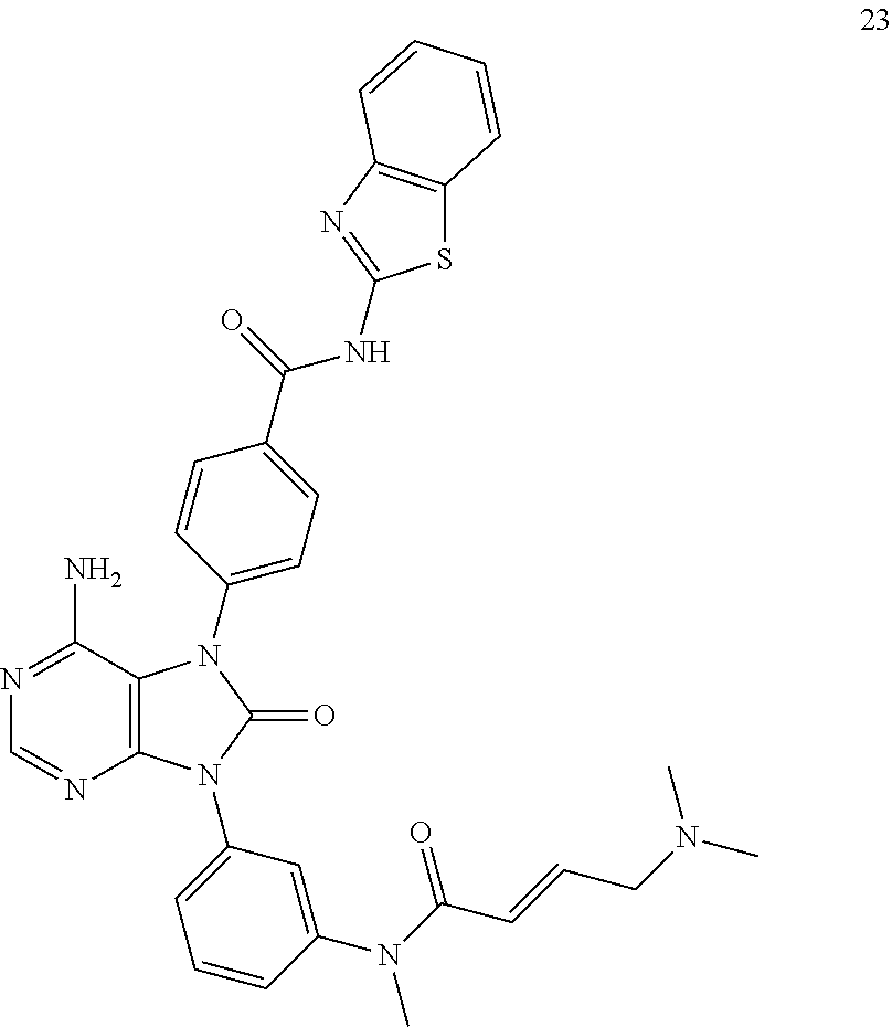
C12=C(C(N)=NC=N1)N(C1=CC=C(C(=O)NC3=NC4=C(S3)C=CC=C4)C=C1)C(=O)N2C1=CC=CC(N(C(=O)C=CCN(C)C)C)=C1
